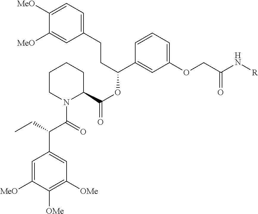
C1CN(C(=O)C(CC)C2=CC([OMe])=C([OMe])C([MeO])=C2)C(C(OC(C2=CC(OCC(=O)N[R])=CC=C2)CCC2=CC=C([MeO])C([MeO])=C2)=O)CC1
